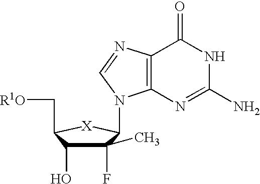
C1(C)(F)C(O)C(C[R1O])[X]C1N1C2=C(N=C1)C(=O)NC(N)=N2
